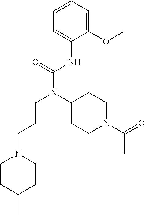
C1(OC)=CC=CC=C1NC(N(C1CCN(C(C)=O)CC1)CCCN1CCC(C)CC1)=O
